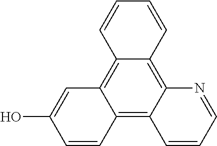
C12=C3C(=C4C(=C1C=CC=C2)N=CC=C4)C=CC(O)=C3
